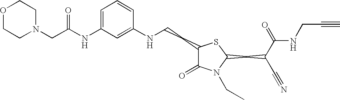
C1=C(NC(CN2CCOCC2)=O)C=C(NCCC2C(=O)N(CC)C(CC(C#N)C(=O)NCC#C)S2)C=C1
